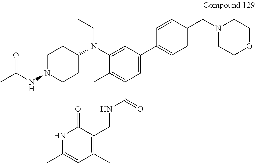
C1=C(N(C2CCN(NC(C)=O)CC2)CC)C(C)=C(C(NCC2=C(C)C=C(C)NC2=O)=O)C=C1C1=CC=C(CN2CCOCC2)C=C1
